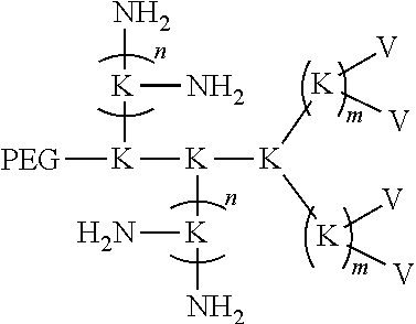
[K]([K]([K]([V])[V])[K]([V])[V])([K](N)N)[K]([K](N)N)[PEG]
